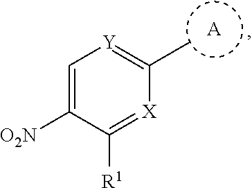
[A].C1=C([O2N])C([R1])=[X]C(C)=[Y]1
